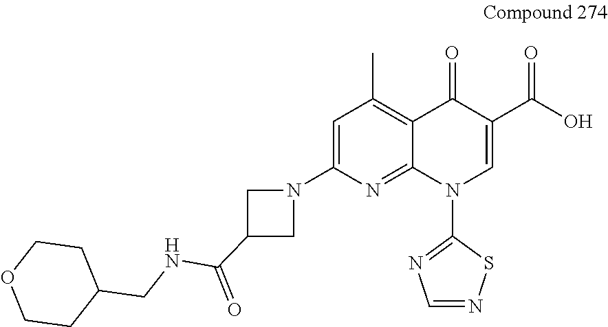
C1=C(N2CC(C(NCC3CCOCC3)=O)C2)N=C2C(=C1C)C(=O)C(C(O)=O)=CN2C1=NC=NS1
